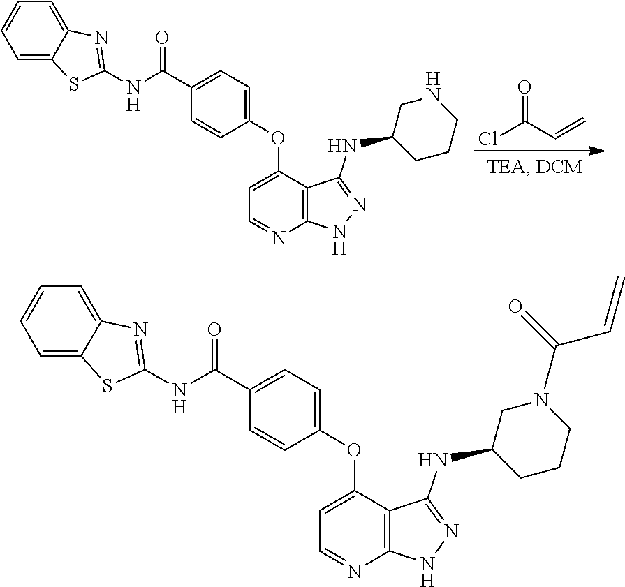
ClC(C=C)=O.C1(C(NC2=NC3=CC=CC=C3S2)=O)=CC=C(OC2=CC=NC3=C2C(NC2CNCCC2)=NN3)C=C1.C1(C(NC2=NC3=CC=CC=C3S2)=O)=CC=C(OC2=CC=NC3=C2C(NC2CN(C(C=C)=O)CCC2)=NN3)C=C1
